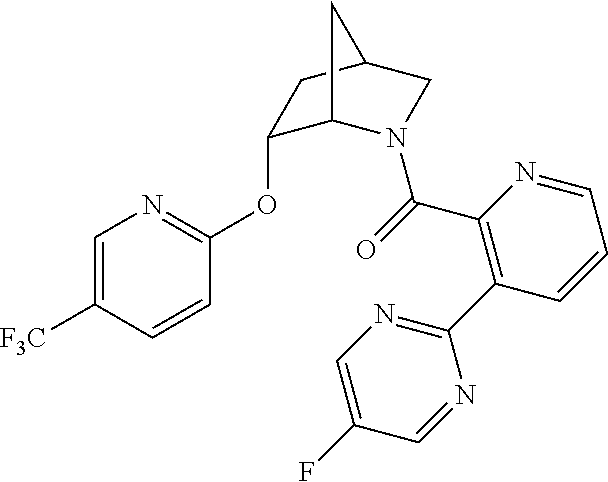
C1=C([F3C])C=CC(OC2C3N(C(=O)C4=C(C5=NC=C(F)C=N5)C=CC=N4)CC(C2)C3)=N1
